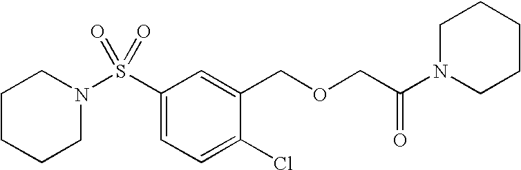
C1CCCN(S(C2=CC=C(Cl)C(COCC(=O)N3CCCCC3)=C2)(=O)=O)C1
